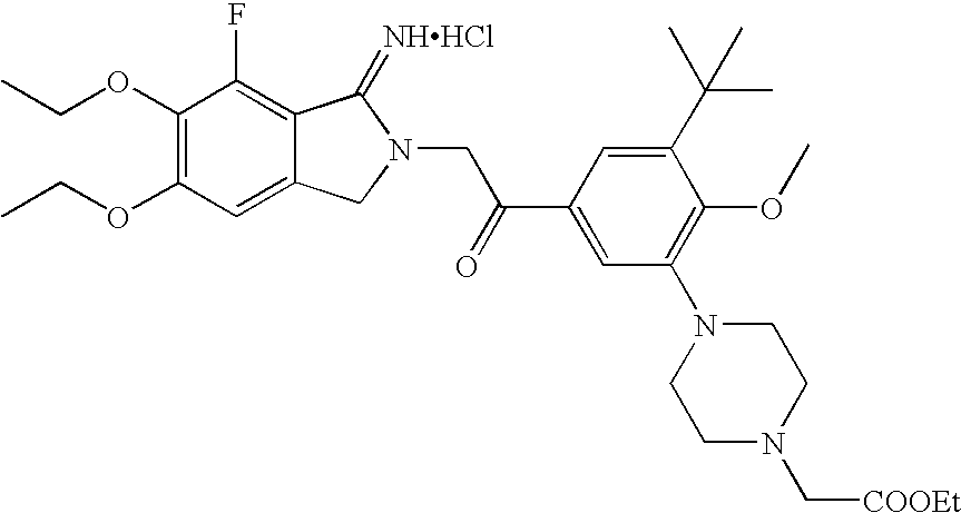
C1=C2C(=C(F)C(OCC)=C1OCC)C(=[NHHCl])N(CC(C1=CC(N3CCN(C[COOEt])CC3)=C(OC)C(C(C)(C)C)=C1)=O)C2
